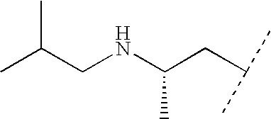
CC(CNC(CC(C)C)C)C
